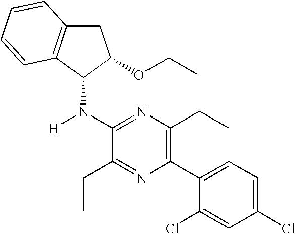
C1(N([H])C2C3=C(CC2OCC)C=CC=C3)=NC(CC)=C(C2=CC=C(Cl)C=C2Cl)N=C1CC
